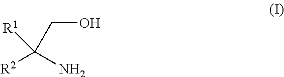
[R2]C(N)([R1])CO
